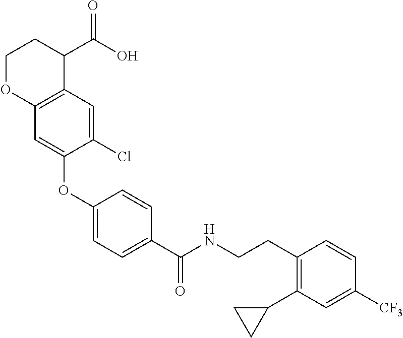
C12=C(C=C(Cl)C(OC3=CC=C(C(NCCC4=C(C5CC5)C=C([CF3])C=C4)=O)C=C3)=C1)C(C(O)=O)CCO2
